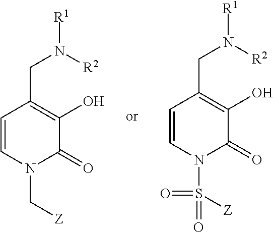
C(N1C(=O)C(O)=C(CN([R2])[R1])C=C1)[Z].S(N1C(=O)C(O)=C(CN([R2])[R1])C=C1)([Z])(=O)=O
